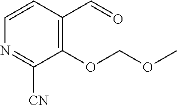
C1(OCOC)=C(C=O)C=CN=C1[CN]
